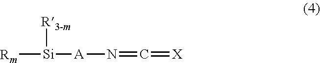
[Rm][Si]([A]N=C=[X])[R3-m]
